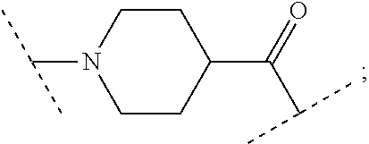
C1CC(C(=O)C(C)C)CCN1C(C)C
